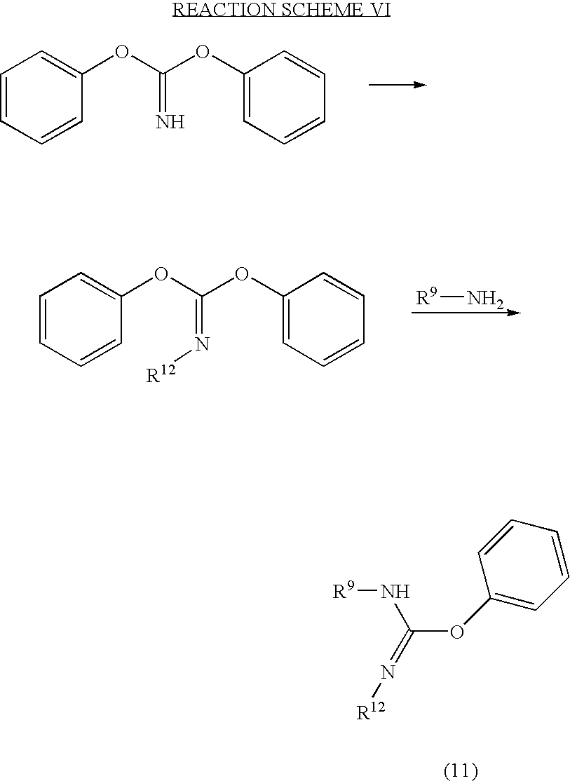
C1=CC=CC(OC(OC2=CC=CC=C2)=N)=C1.C1=CC=CC(OC(OC2=CC=CC=C2)=N[R12])=C1.N[R9].[R9]NC(OC1=CC=CC=C1)=N[R12]
